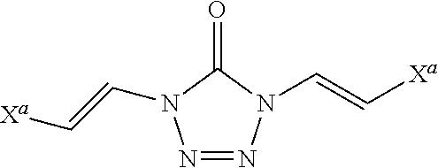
C(=C[Xa])N1N=NN(C=C[Xa])C1=O
